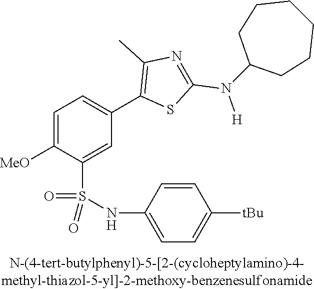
C1=C([MeO])C(S(NC2=CC=C([tBu])C=C2)(=O)=O)=CC(C2=C(C)N=C(N([H])C3CCCCCC3)S2)=C1
